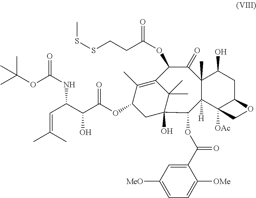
CC(OC(NC(C(C(OC1CC2(O)C(C)(C)C(=C1C)C(OC(=O)CCSSC)C(=O)C1(C)C([H])(C3([OAc])C(CC1O)OC3)C2OC(C1=CC([MeO])=CC=C1[OMe])=O)=O)O)C=C(C)C)=O)(C)C
